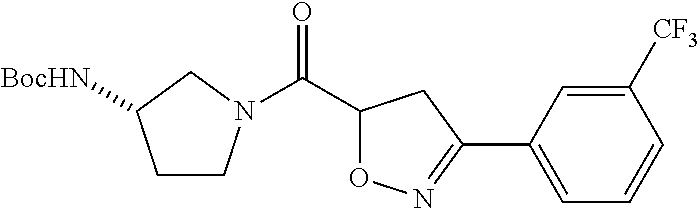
C(C1ON=C(C2=CC=CC([CF3])=C2)C1)(=O)N1CCC([BocHN])C1
